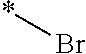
Br*
